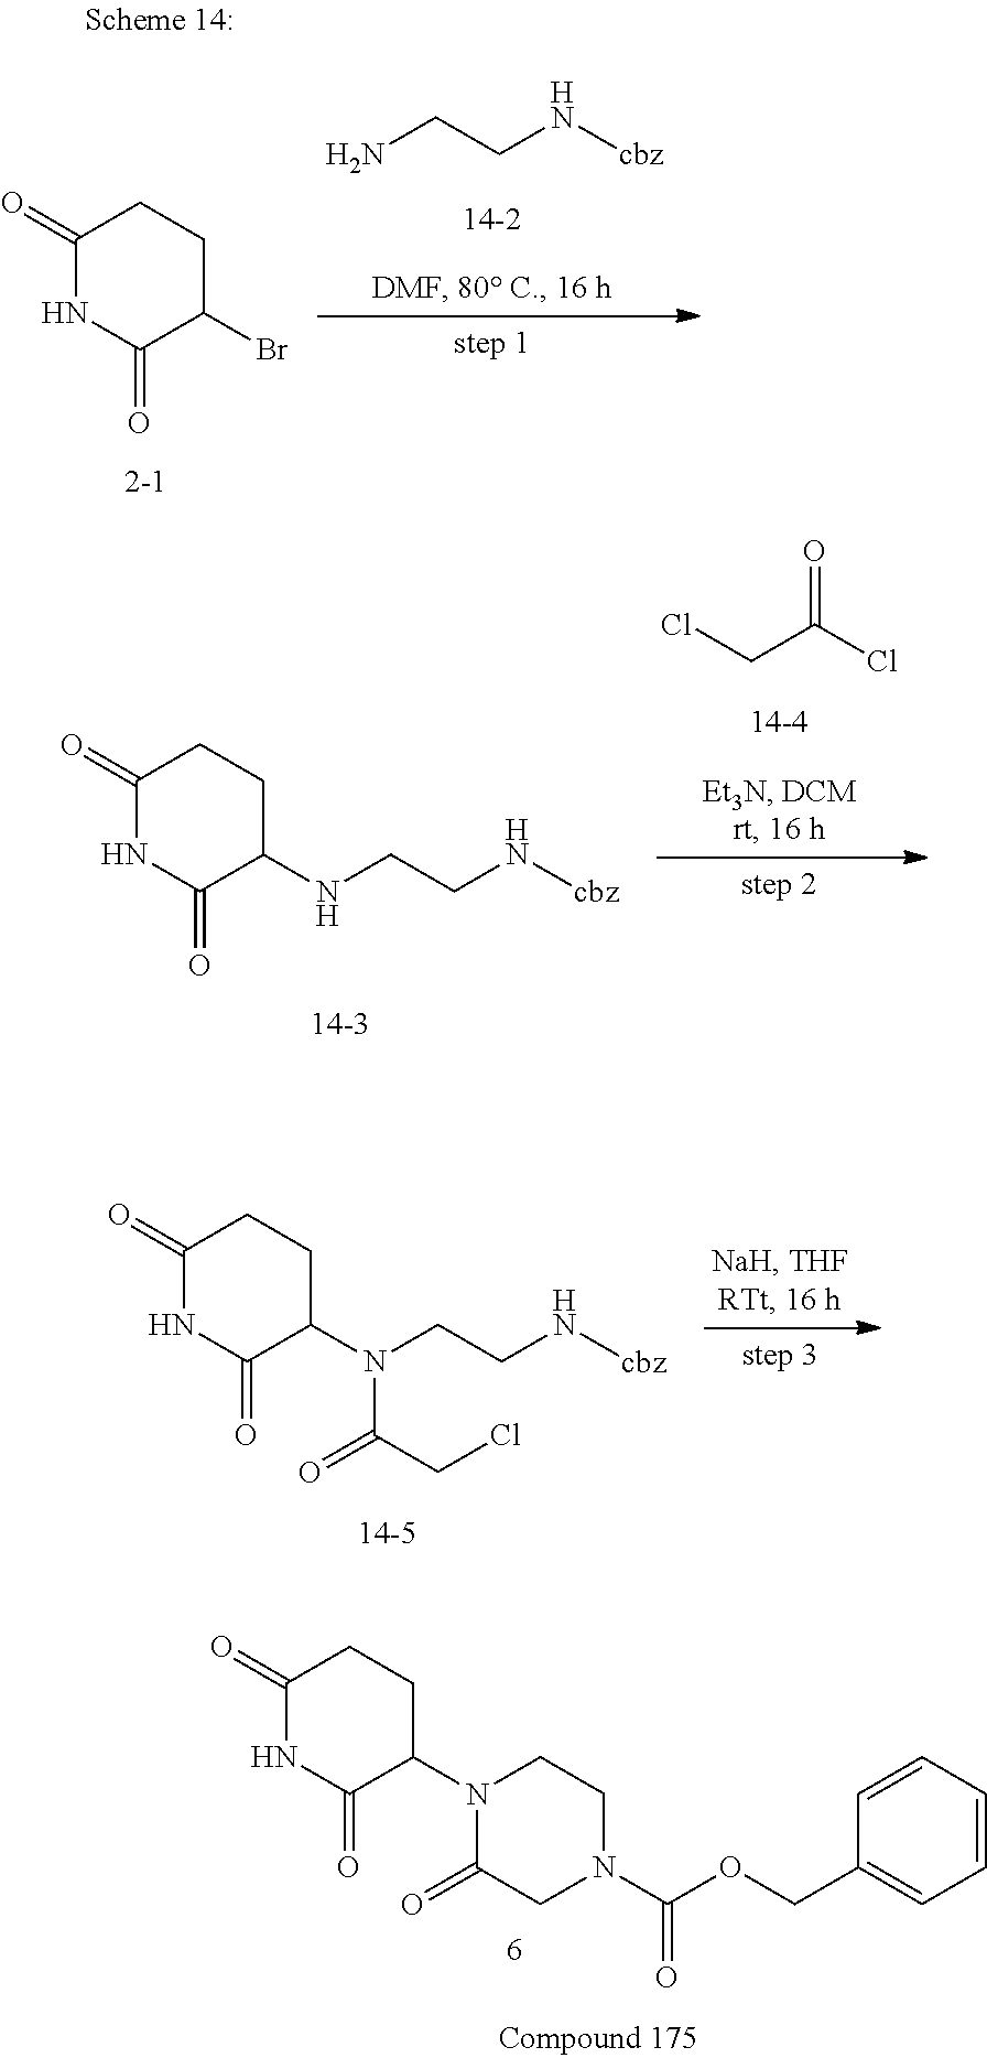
C1(=O)NC(=O)C(Br)CC1.NCCN[cbz].C1(=O)NC(=O)C(NCCN[cbz])CC1.ClCC(Cl)=O.C1(=O)NC(=O)C(N(CCN[cbz])C(CCl)=O)CC1.C1(=O)NC(=O)C(N2CCN(C(OCC3=CC=CC=C3)=O)CC2=O)CC1
